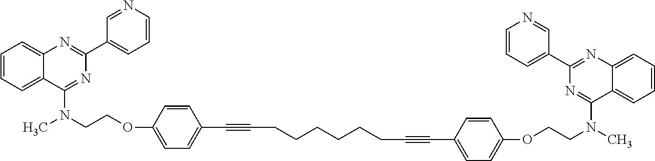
C1=CC=C2C(=C1)N=C(C1=CC=CN=C1)N=C2N(CCOC1=CC=C(C#CCCCCCCC#CC2=CC=C(OCCN(C)C3=NC(C4=CC=CN=C4)=NC4=CC=CC=C34)C=C2)C=C1)C
